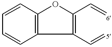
C1=CC=CC2=C1OC(C=[6])=C2C=[5]
